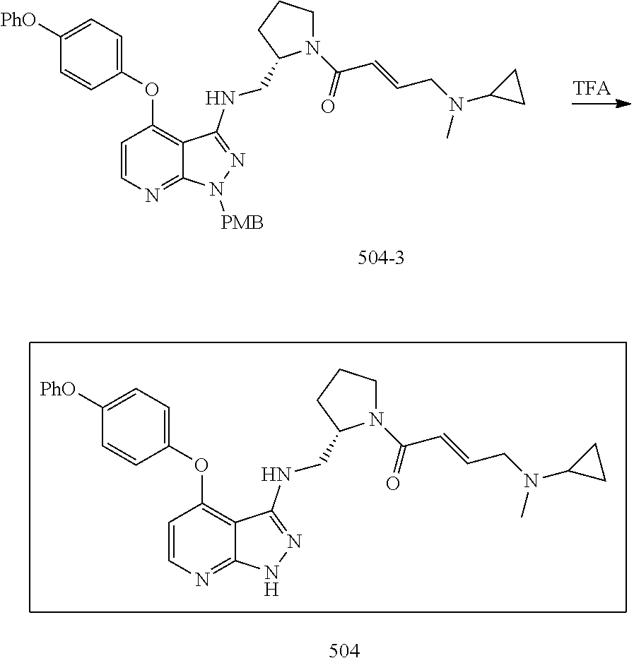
C1([PhO])=CC=C(OC2=C3C(=NC=C2)N([PMB])N=C3NCC2N(C(C=CCN(C3CC3)C)=O)CCC2)C=C1.C1([PhO])=CC=C(OC2=C3C(=NC=C2)NN=C3NCC2N(C(C=CCN(C3CC3)C)=O)CCC2)C=C1
